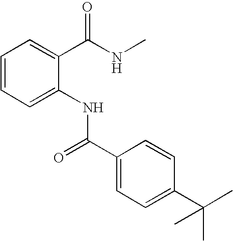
C1=CC=C(NC(C2=CC=C(C(C)(C)C)C=C2)=O)C(C(NC)=O)=C1
